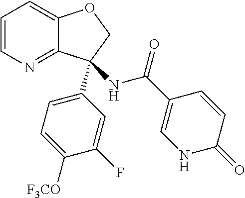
C1(C2(NC(C3=CNC(=O)C=C3)=O)C3=NC=CC=C3OC2)=CC=C([F3CO])C(F)=C1
